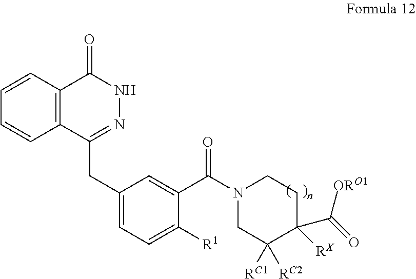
C1=CC=CC2=C1C(=O)NN=C2CC1=CC=C([R1])C(C(N2CC([RC2])([RC1])C(C(=O)[ORO1])([RX])CC2)=O)=C1
